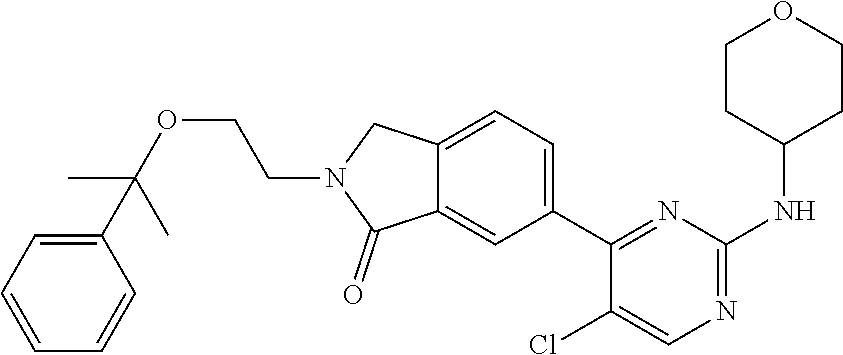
C1(C2=CC=C3C(=C2)C(=O)N(CCOC(C2=CC=CC=C2)(C)C)C3)=NC(NC2CCOCC2)=NC=C1Cl
